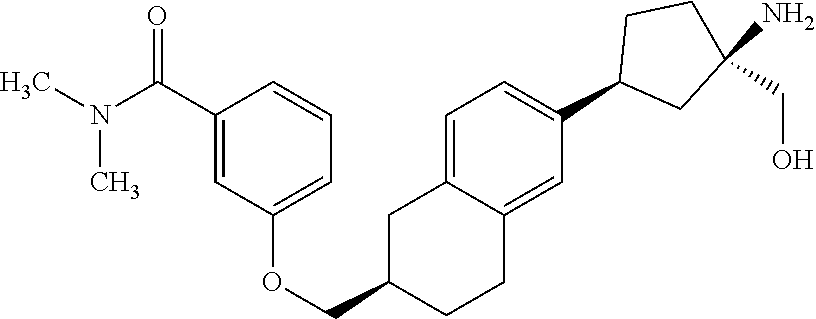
C1=C2C(=CC(C3CC(N)(CO)CC3)=C1)CCC(COC1=CC=CC(C(N(C)C)=O)=C1)C2
